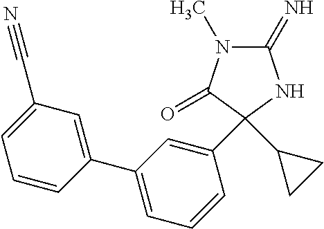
C1(C#N)=CC=CC(C2=CC=CC(C3(C4CC4)C(=O)N(C)C(=N)N3)=C2)=C1
